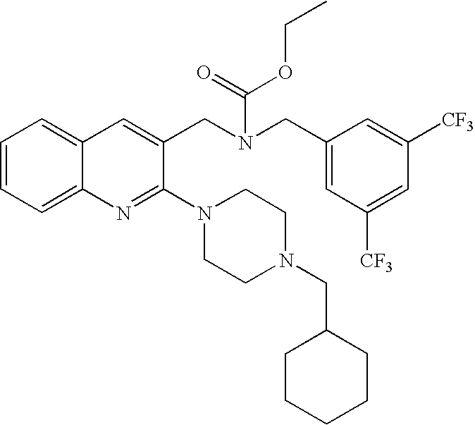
C1=CC=C2C(=C1)C=C(CN(CC1=CC([CF3])=CC([CF3])=C1)C(=O)OCC)C(N1CCN(CC3CCCCC3)CC1)=N2
